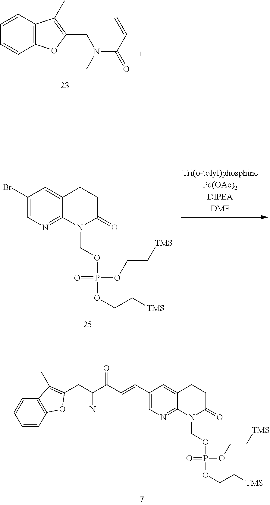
C12=C(OC(CN(C)C(=O)C=C)=C1C)C=CC=C2.C1(Br)=CN=C2C(=C1)CCC(=O)N2COP(=O)(OCC[TMS])OCC[TMS].C1(C=CC(C(CC2=C(C)C3=C(C=CC=C3)O2)N)=O)=CN=C2C(=C1)CCC(=O)N2COP(=O)(OCC[TMS])OCC[TMS]
